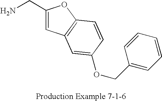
NCC1=CC2=C(O1)C=CC(OCC1=CC=CC=C1)=C2
